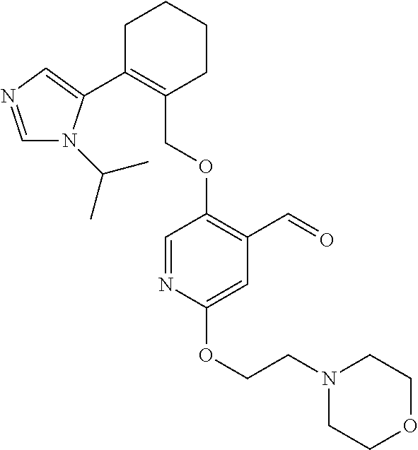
C1C(C2=CN=CN2C(C)C)=C(COC2=C(C=O)C=C(OCCN3CCOCC3)N=C2)CCC1
